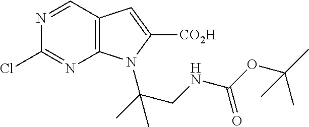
N1=CC2=C(N=C1Cl)N(C(C)(CNC(OC(C)(C)C)=O)C)C([CO2H])=C2
